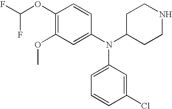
C1(N(C2=CC=CC(Cl)=C2)C2CCNCC2)=CC(OC)=C(OC(F)F)C=C1
